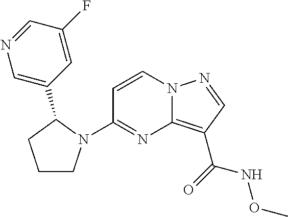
C1=CN2C(=C(C(NOC)=O)C=N2)N=C1N1CCCC1C1=CN=CC(F)=C1
